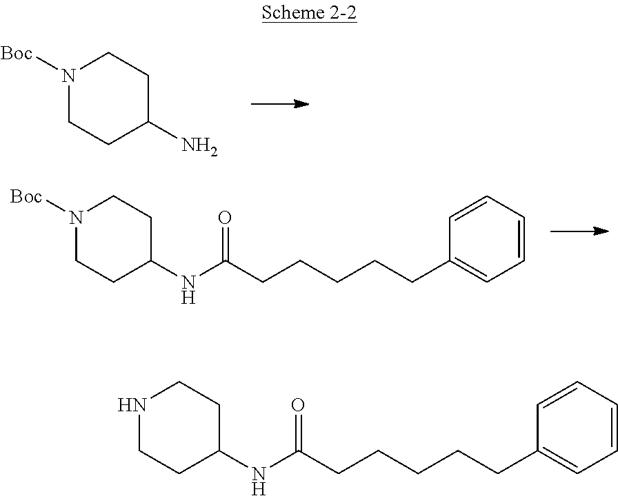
C1CC(N)CCN1[Boc].C1=CC(CCCCCC(NC2CCN([Boc])CC2)=O)=CC=C1.C1CNCCC1NC(CCCCCC1=CC=CC=C1)=O
